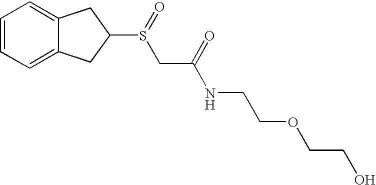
C1=CC=C2C(=C1)CC(S(CC(=O)NCCOCCO)=O)C2
